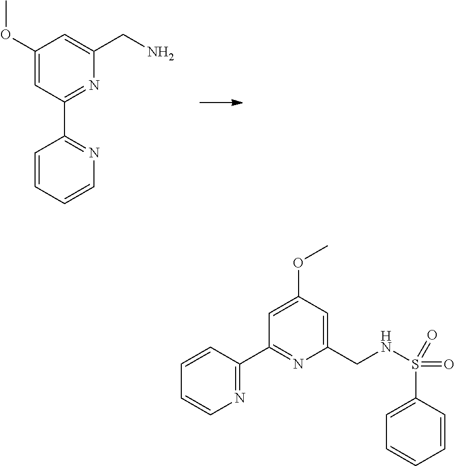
C1(OC)=CC(C2=NC=CC=C2)=NC(CN)=C1.C1=CC(C2=NC(CNS(C3=CC=CC=C3)(=O)=O)=CC(OC)=C2)=NC=C1
